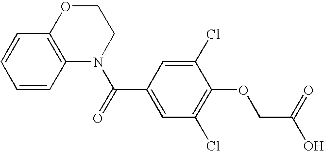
N1(C(=O)C2=CC(Cl)=C(OCC(O)=O)C(Cl)=C2)CCOC2=C1C=CC=C2
